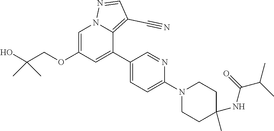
C1=C(OCC(O)(C)C)C=C(C2=CC=C(N3CCC(NC(=O)C(C)C)(C)CC3)N=C2)C2=C(C#N)C=NN12
